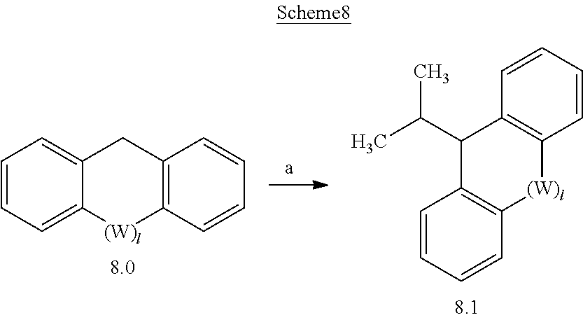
C1C2=CC=CC=C2[(W)l]C2=C1C=CC=C2.CC(C1C2=C([(W)l]C3=C1C=CC=C3)C=CC=C2)C
